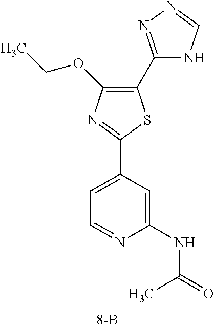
C1(C2=NN=CN2)=C(OCC)N=C(C2=CC=NC(NC(C)=O)=C2)S1
